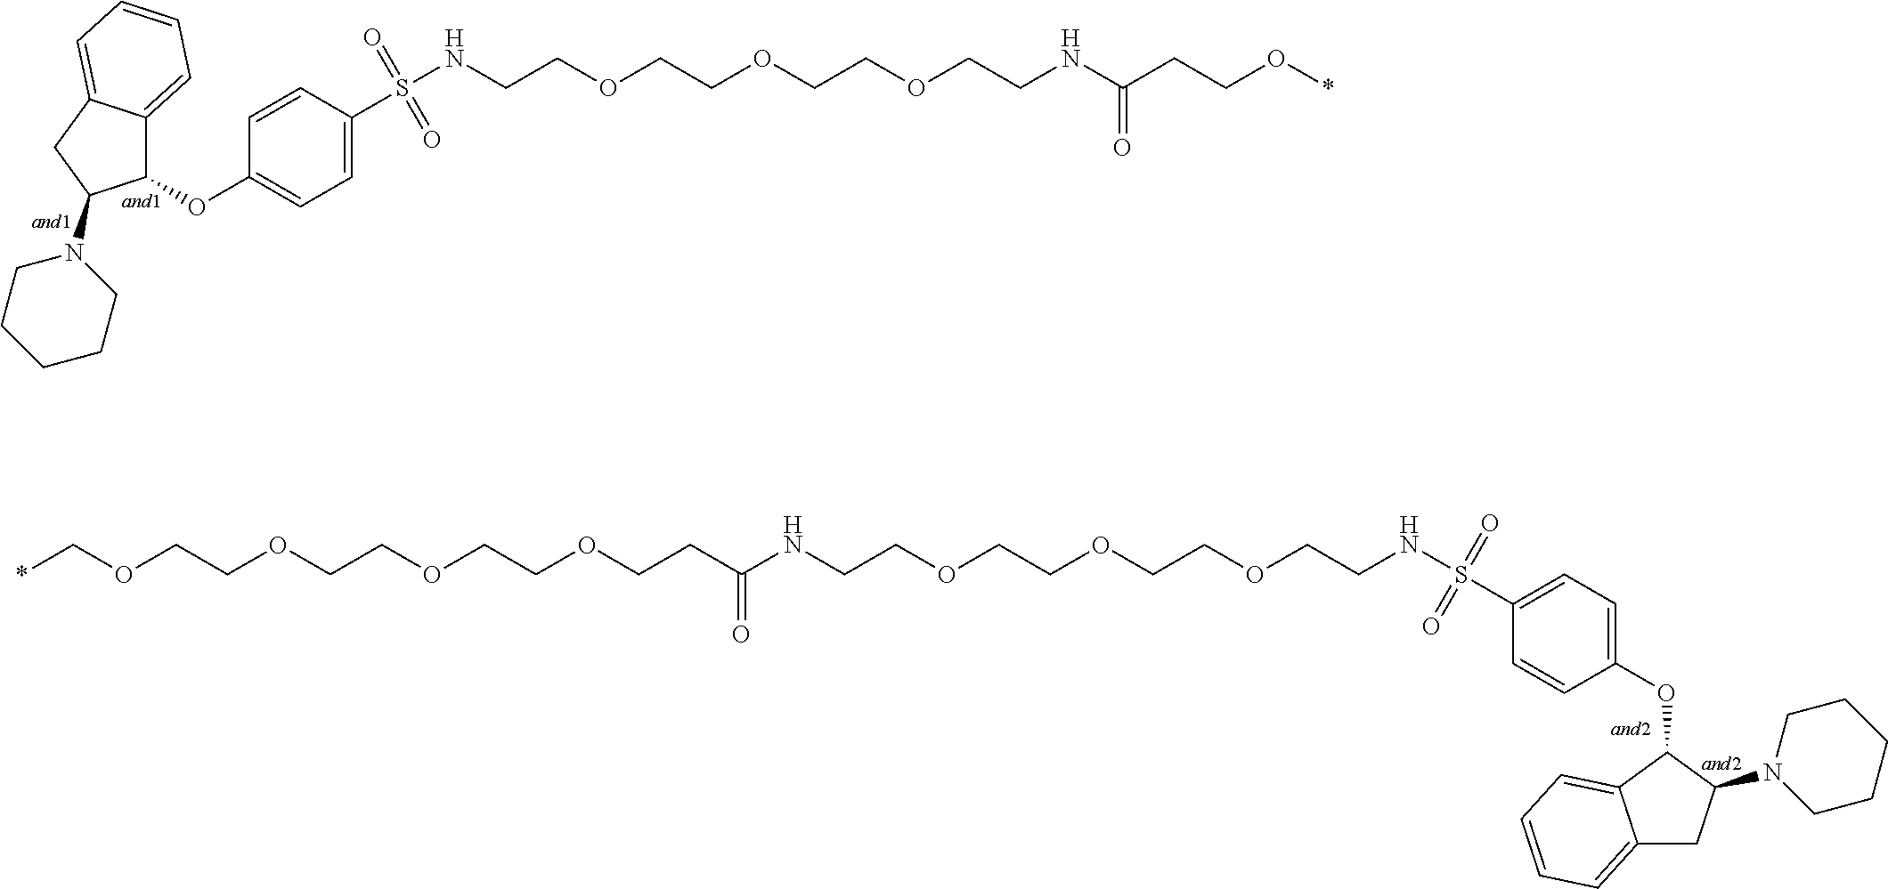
C(NS(C1=CC=C(OC2C3=CC=CC=C3CC2N2CCCCC2)C=C1)(=O)=O)COCCOCCOCCNC(CCO*)=O.*COCCOCCOCCOCCC(NCCOCCOCCOCCNS(C1=CC=C(OC2C3=CC=CC=C3CC2N2CCCCC2)C=C1)(=O)=O)=O
